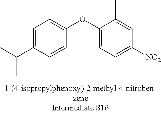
C1=C(C(C)C)C=CC(OC2=CC=C([NO2])C=C2C)=C1
